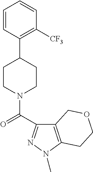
C1=CC(C2CCN(C(=O)C3=NN(C)C4=C3COCC4)CC2)=C([CF3])C=C1
